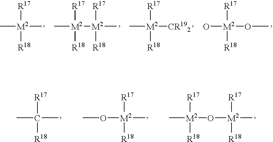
[R17][M2](O)(OC)[R18].[R17][M2](C)([CR192])[R18].[R17][M2](C)([M2]([R17])([R18])C)[R18].[R17][M2](C)(C)[R18].[R17][M2](O[M2]([R17])([R18])C)([R18])C.[R17][M2](OC)([R18])C.[R17]C(C)([R18])C
